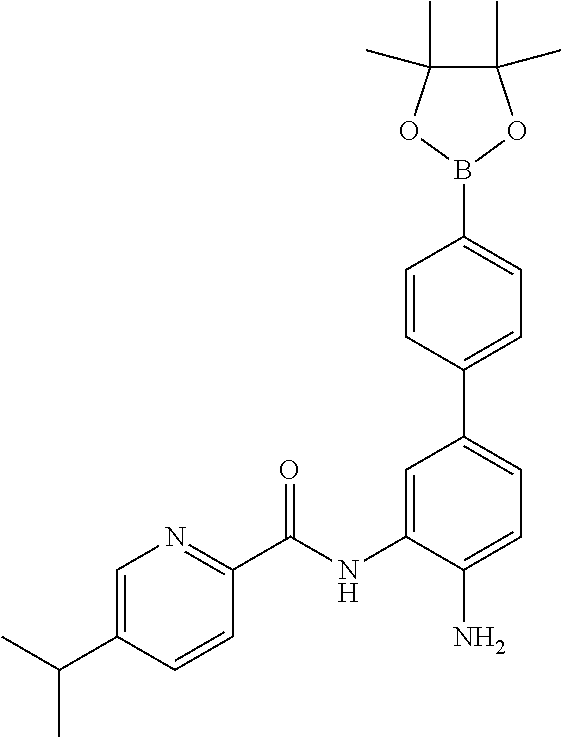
C1=C(C(C)C)C=CC(C(NC2=CC(C3=CC=C(B4OC(C)(C)C(C)(C)O4)C=C3)=CC=C2N)=O)=N1
